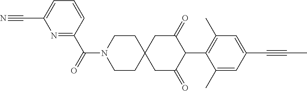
C1CN(C(=O)C2=NC(C#N)=CC=C2)CCC12CC(=O)C(C1=C(C)C=C(C#CC)C=C1C)C(=O)C2
